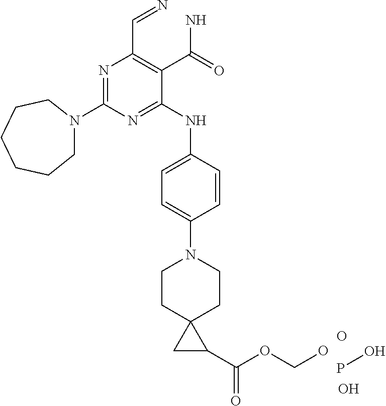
N1=C(N2CCCCCC2)N=C(NC2=CC=C(N3CCC4(CC3)CC4C(OCO)=O)C=C2)C(C(N)=O)=C1C=N.PO.O.O
